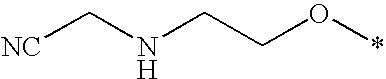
C(NCCO*)[NC]
